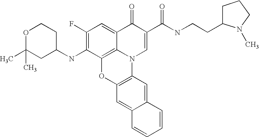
C1(F)=C(NC2CC(C)(C)OCC2)C2=C3C(=C1)C(=O)C(C(NCCC1CCCN1C)=O)=CN3C1=C(O2)C=C2C(=C1)C=CC=C2
